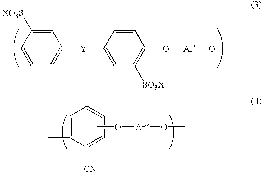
C1=C([XO3S])C(C)=CC=C1[Y]C1=CC([SO3X])=C(O[Ar]OC)C=C1.C1=C(C)C([CN])=CC=C1.CO[Ar]OC
